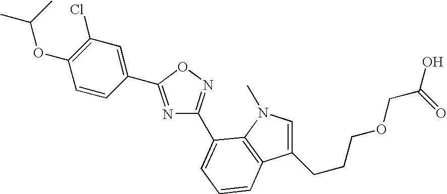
C1(OC(C)C)=C(Cl)C=C(C2=NC(C3=CC=CC4=C3N(C)C=C4CCCOCC(O)=O)=NO2)C=C1
